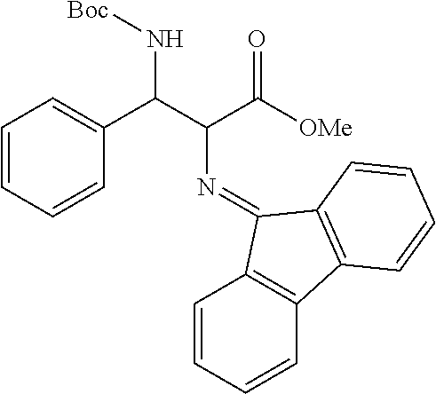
C1=CC=CC(C(C(C([OMe])=O)N=C2C3=C(C=CC=C3)C3=C2C=CC=C3)N[Boc])=C1
